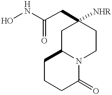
ONC(CC1([NHR])CC2N(CC1)C(=O)CCC2)=O
